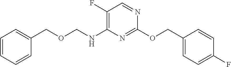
C1(F)=C(NCOCC2=CC=CC=C2)N=C(OCC2=CC=C(F)C=C2)N=C1
